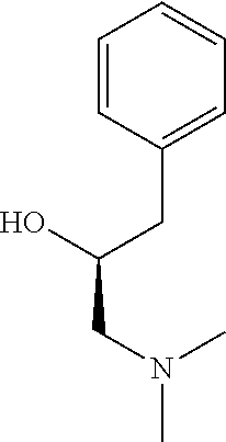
C1=CC(CC(CN(C)C)O)=CC=C1
